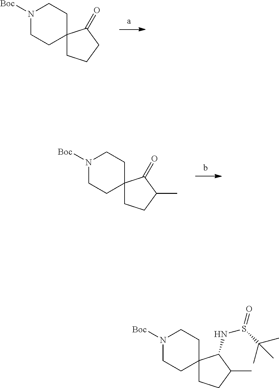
C1N([Boc])CCC2(C1)CCCC2=O.C1N([Boc])CCC2(C1)CCC(C)C2=O.C1N([Boc])CCC2(C1)CCC(C)C2NS(=O)C(C)(C)C
